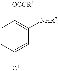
C1=CC([Z1])=CC([NHR2])=C1[OCOR1]
